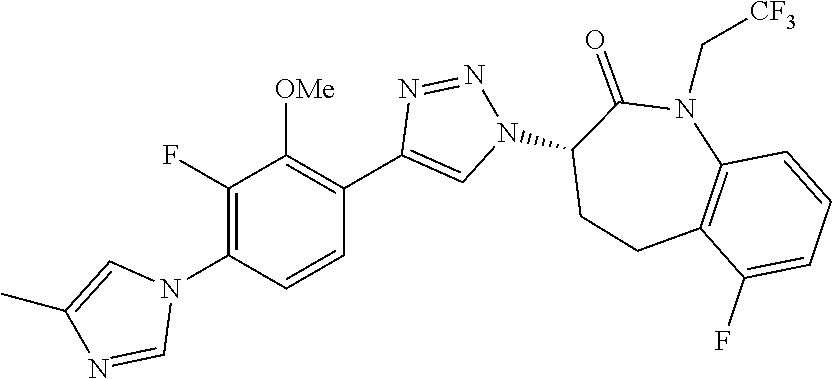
C1(N2C=C(C)N=C2)=C(F)C([OMe])=C(C2=CN(C3CCC4=C(N(C[CF3])C3=O)C=CC=C4F)N=N2)C=C1
